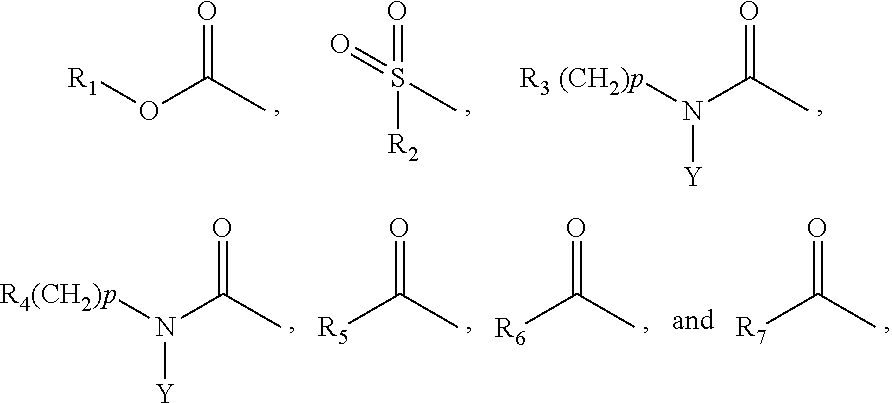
[R1]OC(C)=O.O=S(C)(=O)[R2].[R3 (CH2)p]N(C(C)=O)[Y].[R4(CH2)p]N(C(C)=O)[Y].[R5]C(C)=O.[R6]C(C)=O.[R7]C(C)=O
